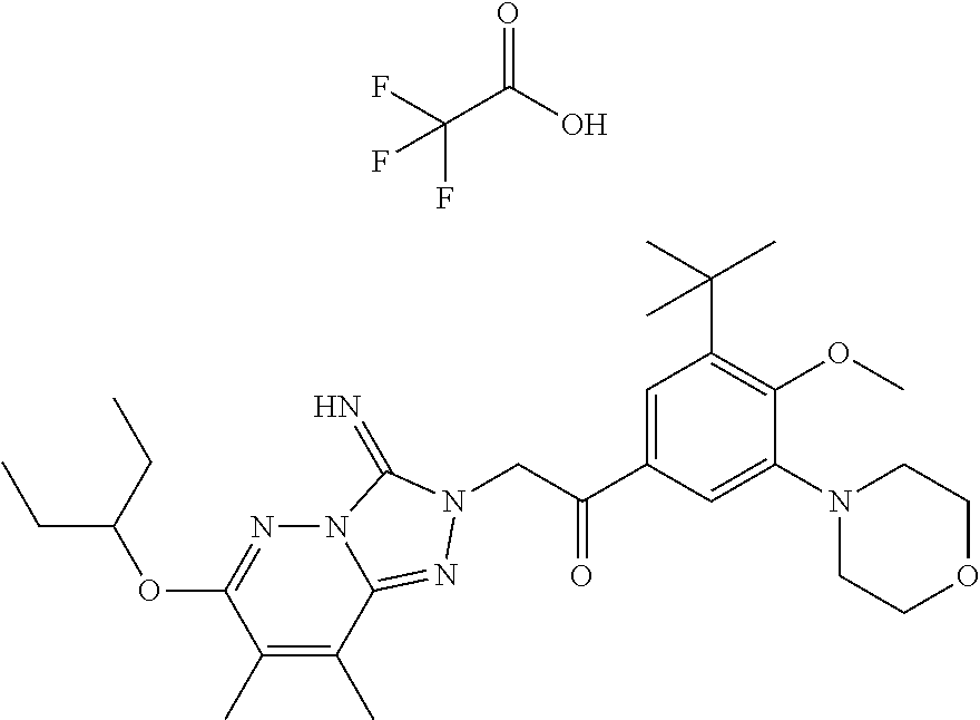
C(C(O)=O)(F)(F)F.C(C(C1=CC(C(C)(C)C)=C(OC)C(N2CCOCC2)=C1)=O)N1N=C2C(C)=C(C)C(OC(CC)CC)=NN2C1=N
